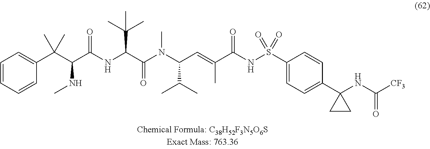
C1=CC=CC(C(C(C(NC(C(N(C(C=C(C(NS(C2=CC=C(C3(NC([CF3])=O)CC3)C=C2)(=O)=O)=O)C)C(C)C)C)=O)C(C)(C)C)=O)NC)(C)C)=C1
